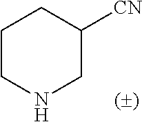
C1CNCC([CN])C1
